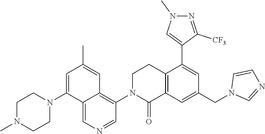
C12=C(C=C(CN3C=NC=C3)C=C1C1=CN(C)N=C1[CF3])C(=O)N(C1=C3C(=CN=C1)C(N1CCN(C)CC1)=CC(C)=C3)CC2
